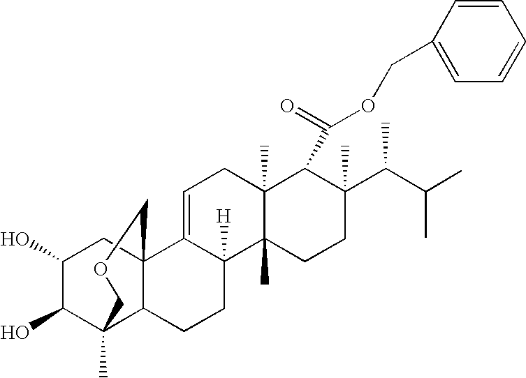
C1(O)C(O)C2(C)C3C(C1)(C1=CCC4(C)C(C)(C1([H])CC3)CCC(C(C(C)C)C)(C)C4C(OCC1=CC=CC=C1)=O)COC2
